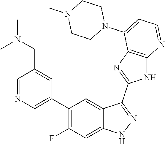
C1=NC=C(C2=C(F)C=C3C(=C2)C(C2=NC4=C(N2)N=CC=C4N2CCN(C)CC2)=NN3)C=C1CN(C)C
